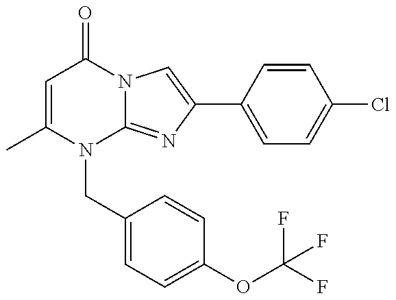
C1=C(C)N(CC2=CC=C(OC(F)(F)F)C=C2)C2=NC(C3=CC=C(Cl)C=C3)=CN2C1=O
